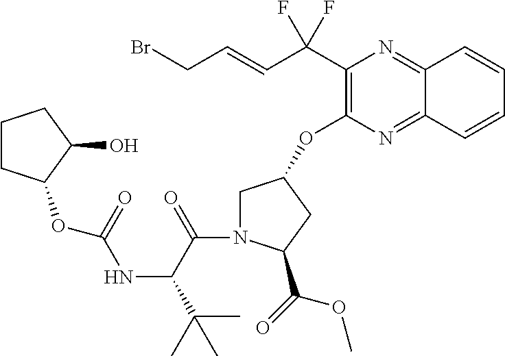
C1(C(C=CCBr)(F)F)=C(OC2CN(C(=O)C(NC(=O)OC3C(O)CCC3)C(C)(C)C)C(C(=O)OC)C2)N=C2C(=N1)C=CC=C2
